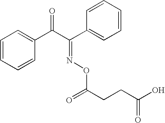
C1=CC=CC(C(C(C2=CC=CC=C2)=NOC(=O)CCC(O)=O)=O)=C1
